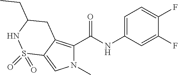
N1(C)C(C(NC2=CC=C(F)C(F)=C2)=O)=C2C(=C1)S(=O)(=O)NC(CC)C2
